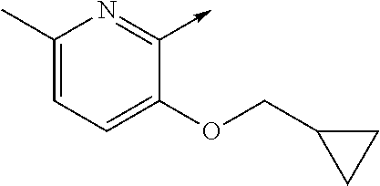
C1(C)=CC=C(OCC2CC2)C(->C)=N1
